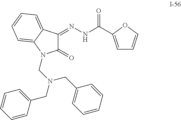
C1(=O)C(=NNC(=O)C2=CC=CO2)C2=CC=CC=C2N1CN(CC1=CC=CC=C1)CC1=CC=CC=C1
